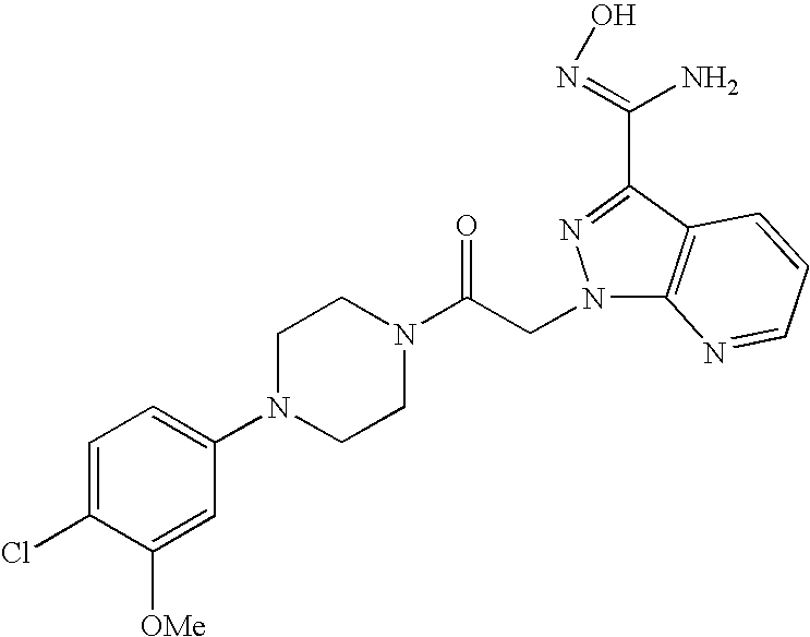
C1=C(Cl)C([OMe])=CC(N2CCN(C(CN3C4=C(C(C(=NO)N)=N3)C=CC=N4)=O)CC2)=C1
